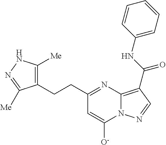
C1(CCC2=NC3=C(C(NC4=CC=CC=C4)=O)C=NN3C([O-])=C2)=C([Me])NN=C1[Me]
